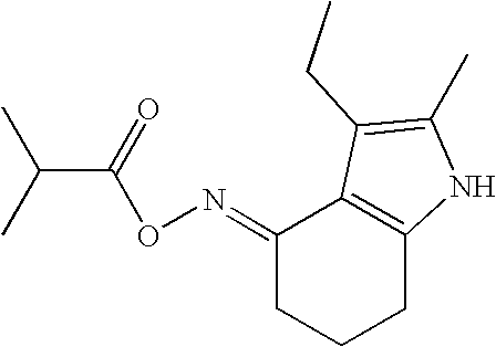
C(C(=O)ON=C1CCCC2=C1C(CC)=C(C)N2)(C)C
